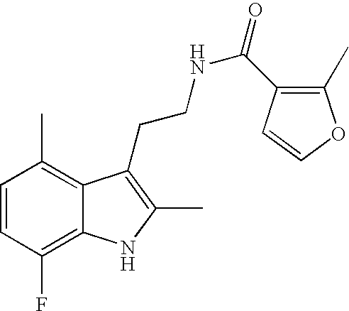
C1=CC(F)=C2C(=C1C)C(CCNC(=O)C1=C(C)OC=C1)=C(C)N2
